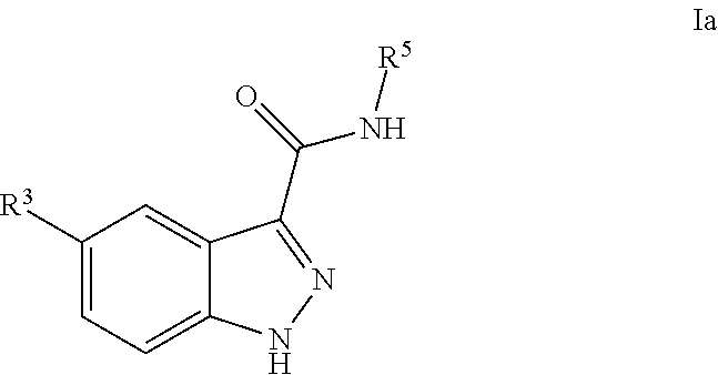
C1([R3])=CC=C2C(=C1)C(C(=O)N[R5])=NN2
